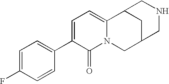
C1=C(C2=CC=C(F)C=C2)C(=O)N2C(=C1)C1CC(C2)CNC1
